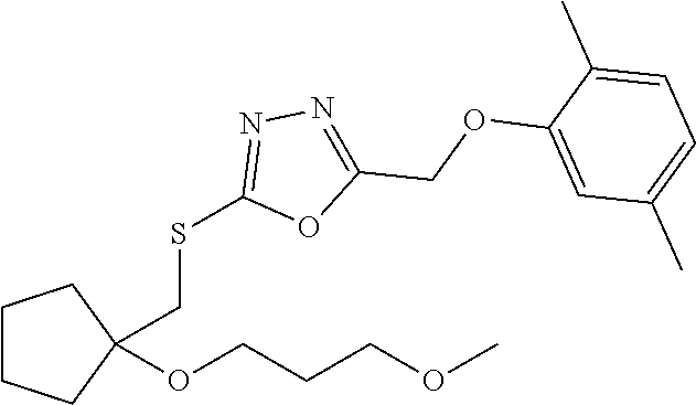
C1CCC(CSC2=NN=C(COC3=CC(C)=CC=C3C)O2)(OCCCOC)C1
